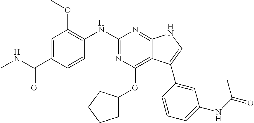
C1=C(C(NC)=O)C=CC(NC2=NC(OC3CCCC3)=C3C(=N2)NC=C3C2=CC(NC(=O)C)=CC=C2)=C1OC
